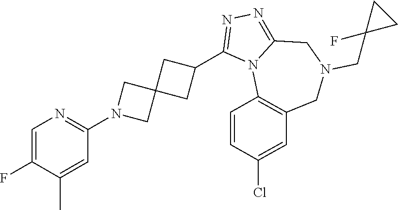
C1(F)=CN=C(N2CC3(C2)CC(C2=NN=C4N2C2=C(CN(CC5(F)CC5)C4)C=C(Cl)C=C2)C3)C=C1C
